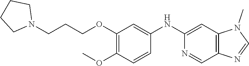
C12=C(C=NC(NC3=CC(OCCCN4CCCC4)=C(OC)C=C3)=C1)N=CN2C
